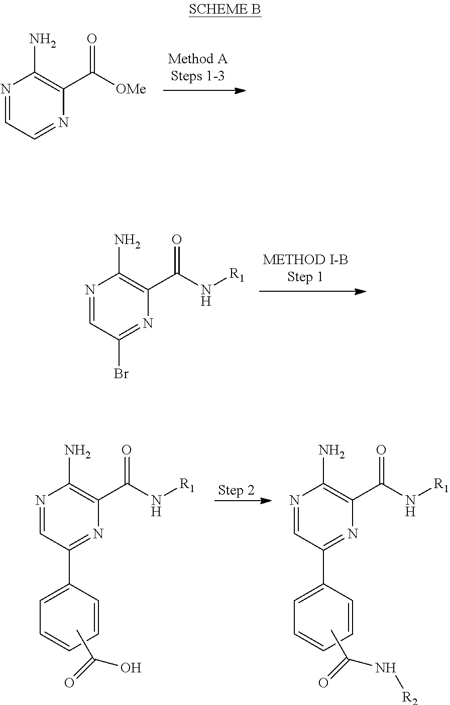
N1=CC=NC(C([OMe])=O)=C1N.N1=CC(Br)=NC(C(N[R1])=O)=C1N.N1=CC(C2=CC=CC=C2)=NC(C(N[R1])=O)=C1N.CC(=O)O.N1=CC(C2=CC=CC=C2)=NC(C(N[R1])=O)=C1N.CC(=O)N[R2]
